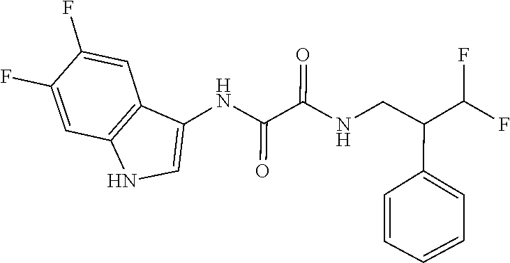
C12=C(C(NC(=O)C(=O)NCC(C3=CC=CC=C3)C(F)F)=CN1)C=C(F)C(F)=C2
